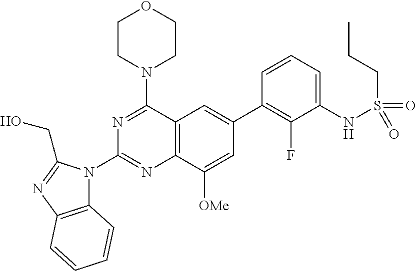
C12=C(C(N3CCOCC3)=NC(N3C4=C(N=C3CO)C=CC=C4)=N1)C=C(C1=C(F)C(NS(CCC)(=O)=O)=CC=C1)C=C2[OMe]
